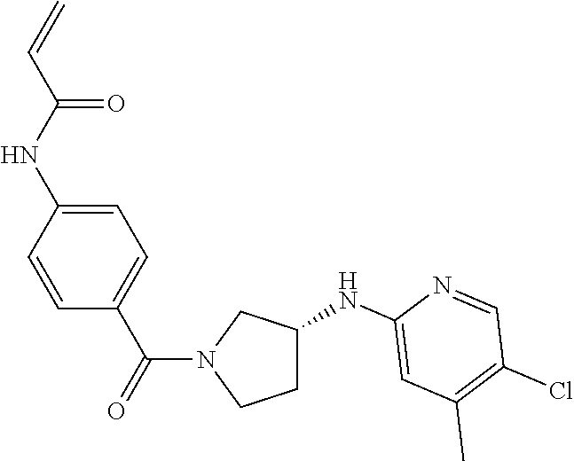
C1C(NC2=CC(C)=C(Cl)C=N2)CN(C(=O)C2=CC=C(NC(=O)C=C)C=C2)C1
